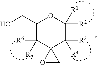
C1(CO)C([R6])([R5])C2(C([R3])([R4])C([R2])([R1])O1)OC2
